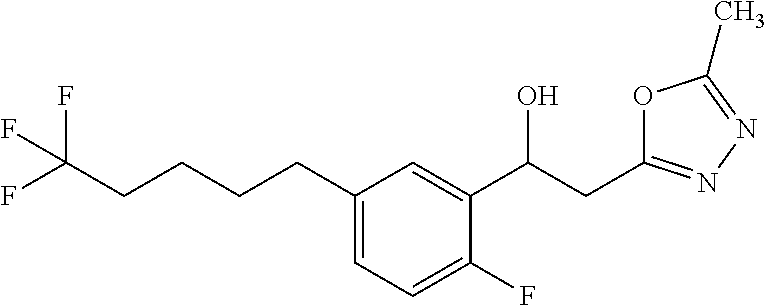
C(CCCC1=CC=C(F)C(C(CC2=NN=C(C)O2)O)=C1)C(F)(F)F
